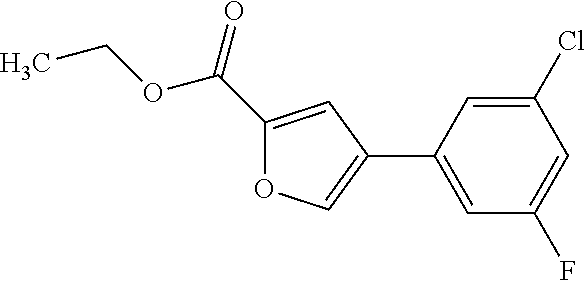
C1(C(=O)OCC)=CC(C2=CC(F)=CC(Cl)=C2)=CO1
